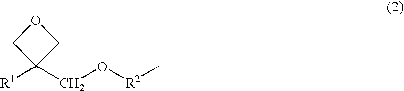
O1CC([R1])(CO[R2]C)C1
